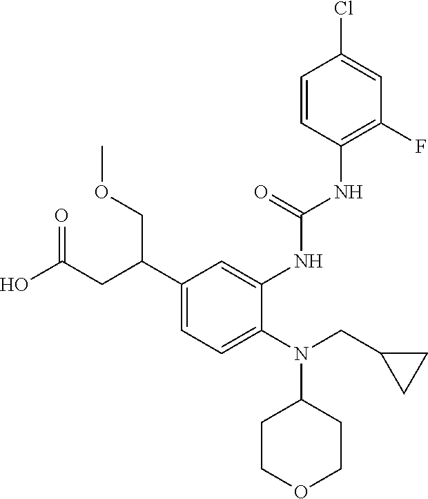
N(C1CCOCC1)(CC1CC1)C1=CC=C(C(CC(O)=O)COC)C=C1NC(NC1=C(F)C=C(Cl)C=C1)=O
